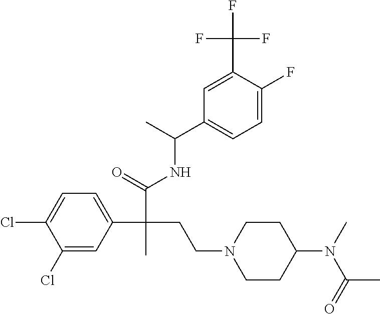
C1(Cl)=CC(C(C(=O)NC(C2=CC=C(F)C(C(F)(F)F)=C2)C)(CCN2CCC(N(C)C(=O)C)CC2)C)=CC=C1Cl
